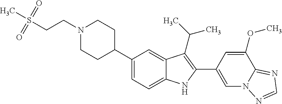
C1(C2CCN(CCS(C)(=O)=O)CC2)=CC=C2C(=C1)C(C(C)C)=C(C1=CN3C(=NC=N3)C(OC)=C1)N2
